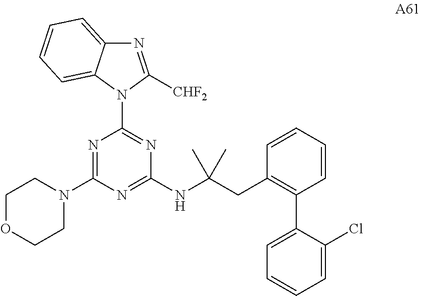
N1=C(N2CCOCC2)N=C(NC(CC2=C(C3=CC=CC=C3Cl)C=CC=C2)(C)C)N=C1N1C([CHF2])=NC2=CC=CC=C12
